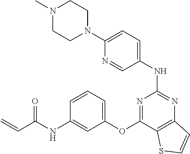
N1(C)CCN(C2=CC=C(NC3=NC4=C(C(OC5=CC=CC(NC(C=C)=O)=C5)=N3)SC=C4)C=N2)CC1
